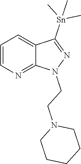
C1=CN=C2C(=C1)C([Sn](C)(C)C)=NN2CCN1CCCCC1
